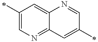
C1(C)=CN=C2C(=C1)N=CC(C)=C2
